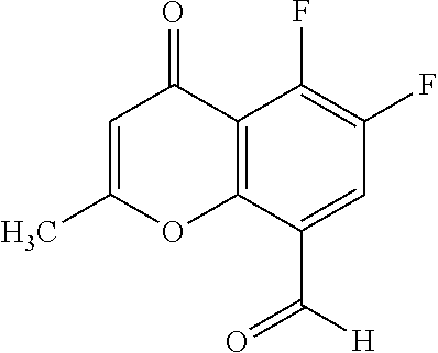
C12=C(C(C([H])=O)=CC(F)=C1F)OC(C)=CC2=O
